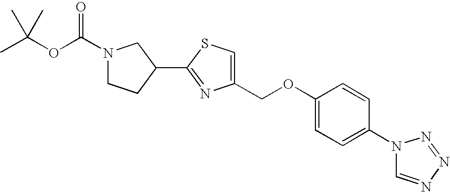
N1(C2=CC=C(OCC3=CSC(C4CN(C(OC(C)(C)C)=O)CC4)=N3)C=C2)C=NN=N1
